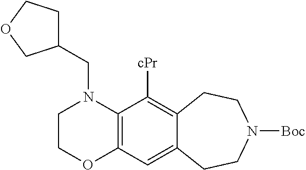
C12=C(C([cPr])=C3C(=C1)CCN([Boc])CC3)N(CC1CCOC1)CCO2
